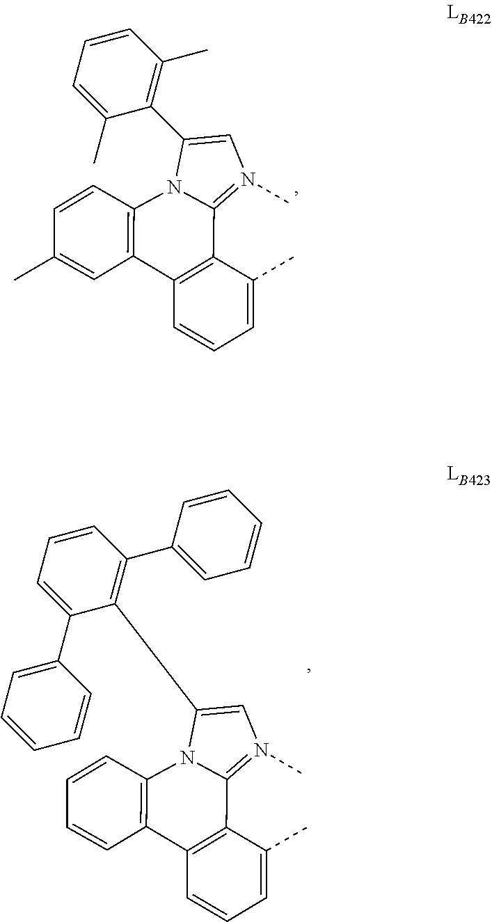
C1=C(C2=C(C)C=CC=C2C)N2C3=C(C=C(C)C=C3)C3=C(C2=N1C)C(C)=CC=C3.C1=C(C2=C(C3=CC=CC=C3)C=CC=C2C2=CC=CC=C2)N2C3=C(C=CC=C3)C3=C(C2=N1C)C(C)=CC=C3
